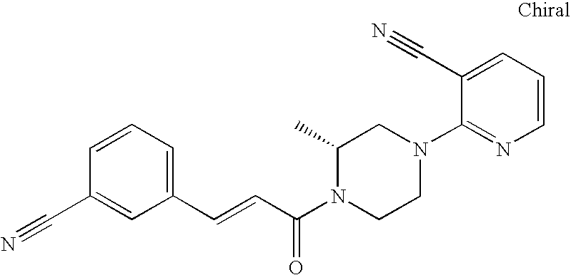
C1=CC=C(C=CC(N2CCN(C3=NC=CC=C3C#N)CC2C)=O)C=C1C#N
